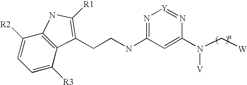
C1([R2])=CC=C([R3])C2=C1NC([R1])=C2CCNC1=N[Y]=NC(N(C[W])[V])=C1
